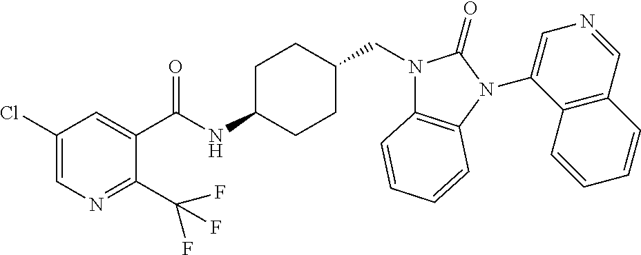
C1(Cl)=CN=C(C(F)(F)F)C(C(NC2CCC(CN3C4=C(N(C5=CN=CC6=C5C=CC=C6)C3=O)C=CC=C4)CC2)=O)=C1
